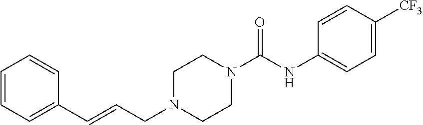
N(C1=CC=C([CF3])C=C1)C(N1CCN(CC=CC2=CC=CC=C2)CC1)=O
